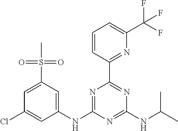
C1(NC2=NC(C3=NC(C(F)(F)F)=CC=C3)=NC(NC(C)C)=N2)=CC(S(=O)(=O)C)=CC(Cl)=C1
